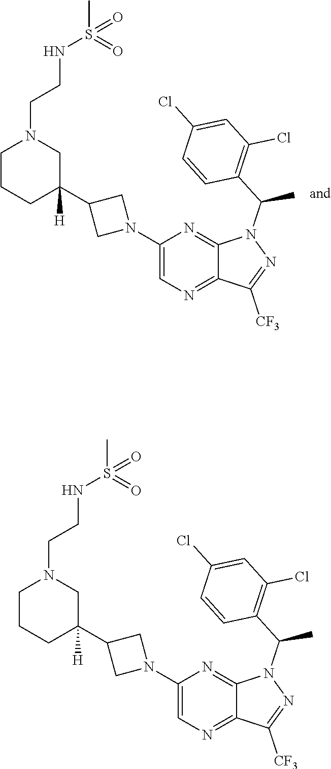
C1(N2CC(C3([H])CN(CCNS(C)(=O)=O)CCC3)C2)=CN=C2C(=N1)N(C(C1=C(Cl)C=C(Cl)C=C1)C)N=C2[CF3].C1(N2CC(C3([H])CN(CCNS(C)(=O)=O)CCC3)C2)=CN=C2C(=N1)N(C(C1=C(Cl)C=C(Cl)C=C1)C)N=C2[CF3]
